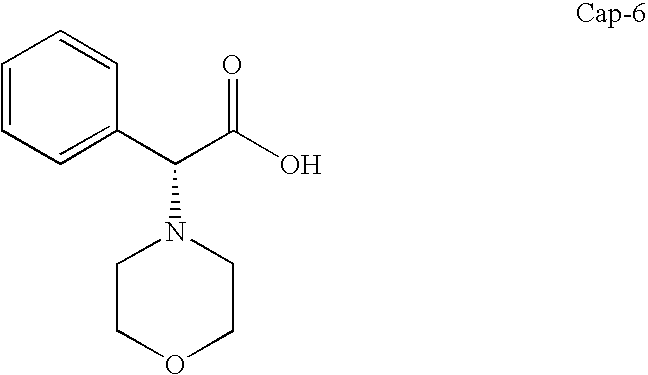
C1=CC=C(C(C(O)=O)N2CCOCC2)C=C1
